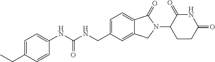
C1=C(CC)C=CC(NC(NCC2=CC=C3C(=C2)CN(C2CCC(=O)NC2=O)C3=O)=O)=C1
